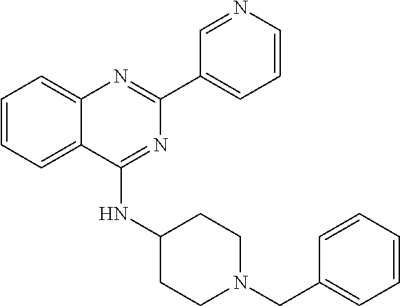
C1(C2=CC=CN=C2)=NC2=CC=CC=C2C(NC2CCN(CC3=CC=CC=C3)CC2)=N1
